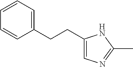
C1(CCC2=CC=CC=C2)=CN=C(C)N1
